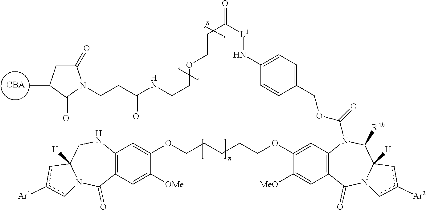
[CBA].C12=C(C=C([OMe])C(OCCCCCOC3=CC4=C(C=C3[MeO])C(=O)N3C([H])(C([R4b])N4C(=O)OCC4=CC=C(N[L1]C(CCOCCNC(CCN5C(=O)CC(C)C5=O)=O)=O)C=C4)cc([Ar2])c3)=C1)C(=O)N1C([H])(CN2)cc([Ar1])c1
